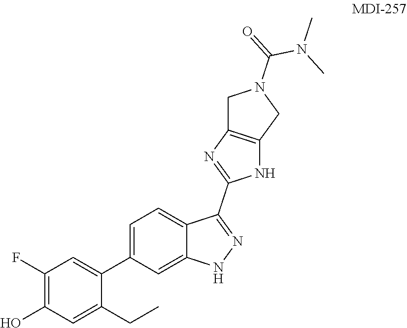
C1(F)=C(O)C=C(CC)C(C2=CC=C3C(=C2)NN=C3C2=NC3=C(N2)CN(C(=O)N(C)C)C3)=C1
